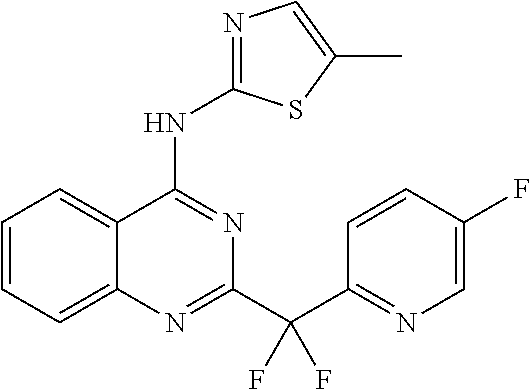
C1=CC=C2C(=C1)C(NC1=NC=C(C)S1)=NC(C(C1=NC=C(F)C=C1)(F)F)=N2
